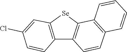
C12=C(C=CC3=C1[Se]C1=C3C=CC(Cl)=C1)C=CC=C2
